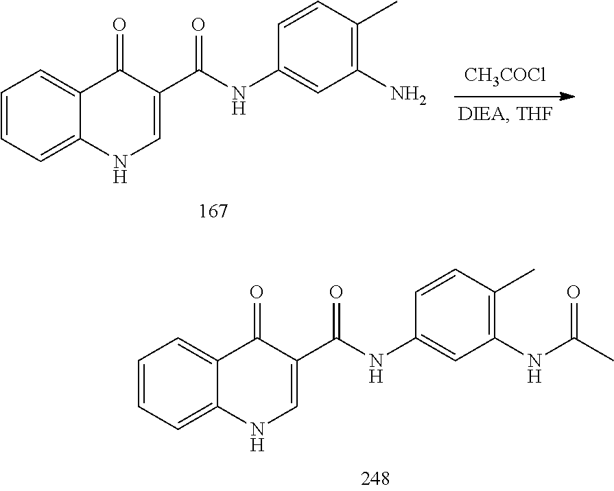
[CH3COCl].C1=CC=C2C(=C1)C(=O)C(C(NC1=CC(N)=C(C)C=C1)=O)=CN2.C1=CC=C2C(=C1)C(=O)C(C(NC1=CC(NC(=O)C)=C(C)C=C1)=O)=CN2
